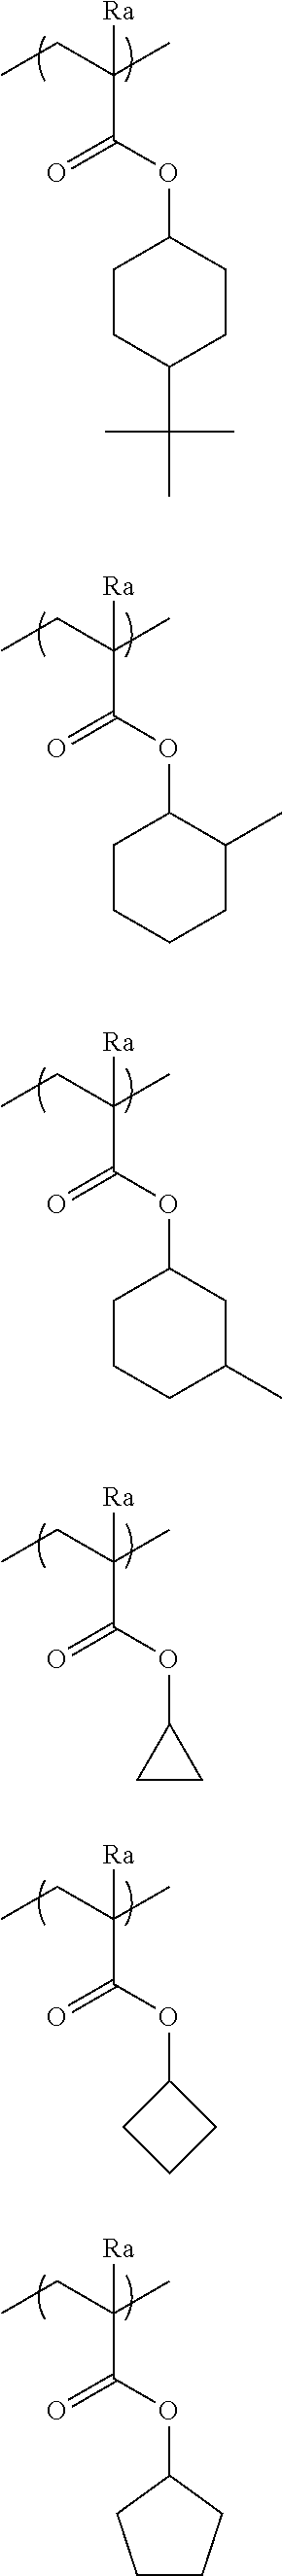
C([Ra])(C(=O)OC1CCC(C(C)(C)C)CC1)(C)CC.C([Ra])(C(=O)OC1CCCCC1C)(C)CC.C([Ra])(C(=O)OC1CCCC(C)C1)(C)CC.C([Ra])(C(=O)OC1CC1)(C)CC.C([Ra])(C(=O)OC1CCC1)(C)CC.C([Ra])(C(=O)OC1CCCC1)(C)CC
